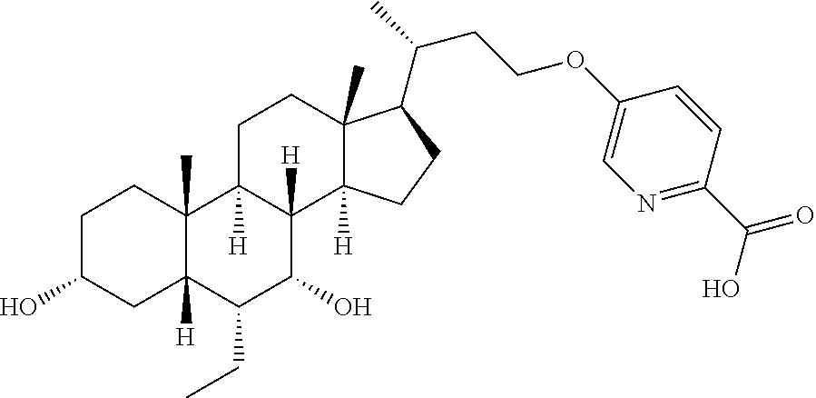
OC1CCC2(C)C([H])(C1)C(CC)C(O)C1([H])C2([H])CCC2(C)C1([H])CCC2C(C)CCOC1=CN=C(C(O)=O)C=C1
